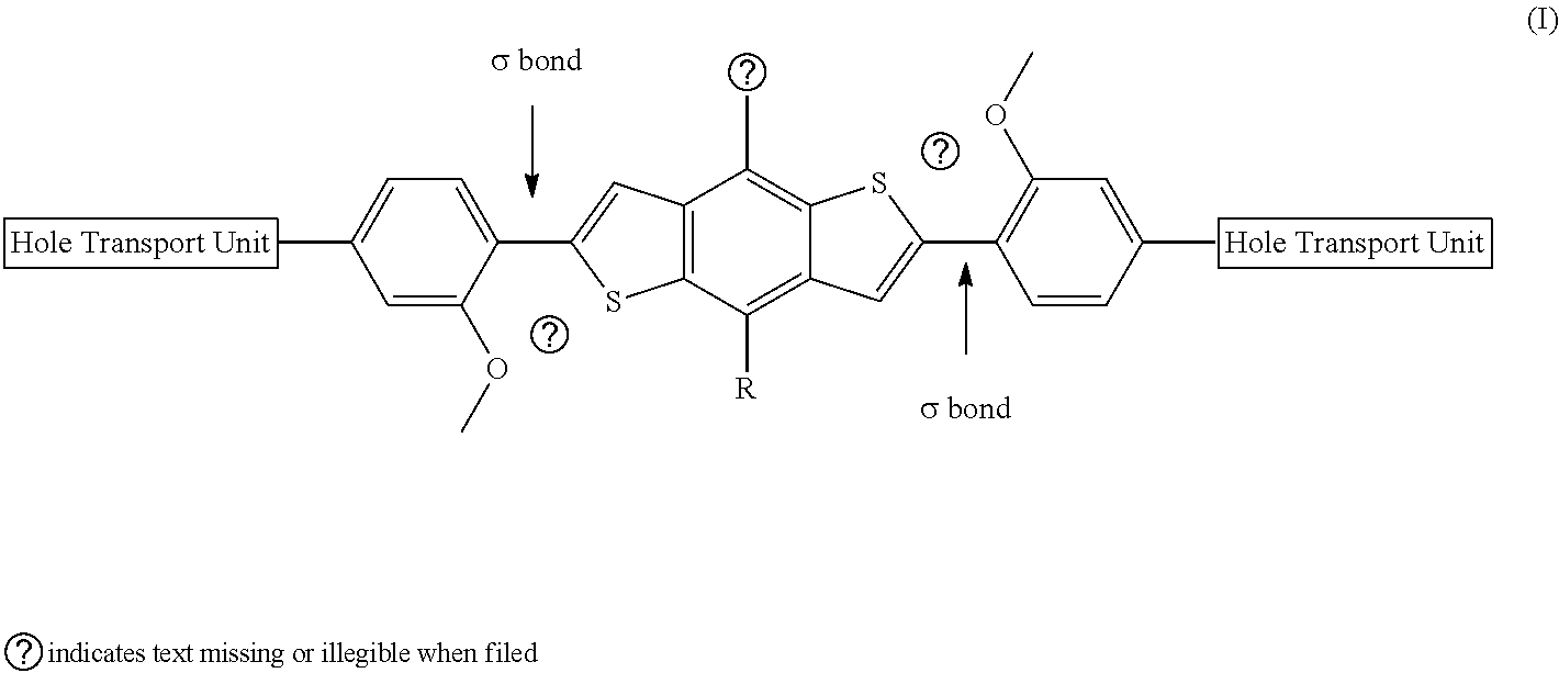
C1=C(OC)C(C2=CC3=C(S2)C([R])=C2C(=C3C)SC(C3=C(OC)C=C(C)C=C3)=C2)=CC=C1C
